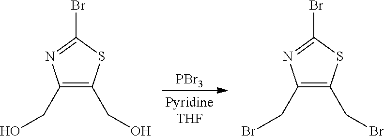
C1(CO)=C(CO)SC(Br)=N1.[PBr3].C1(CBr)=C(CBr)SC(Br)=N1
